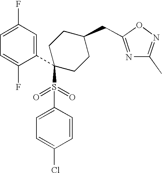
C1=C(F)C=C(C2(S(C3=CC=C(Cl)C=C3)(=O)=O)CCC(CC3=NC(C)=NO3)CC2)C(F)=C1
